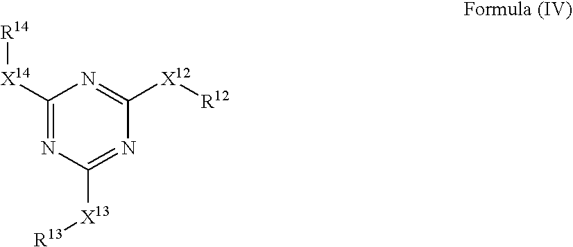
C1([X14][R14])=NC([X13][R13])=NC([X12][R12])=N1
